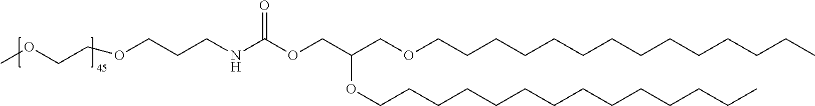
C(OC(NCCCOCCOC)=O)C(COCCCCCCCCCCCCCC)OCCCCCCCCCCCCCC
